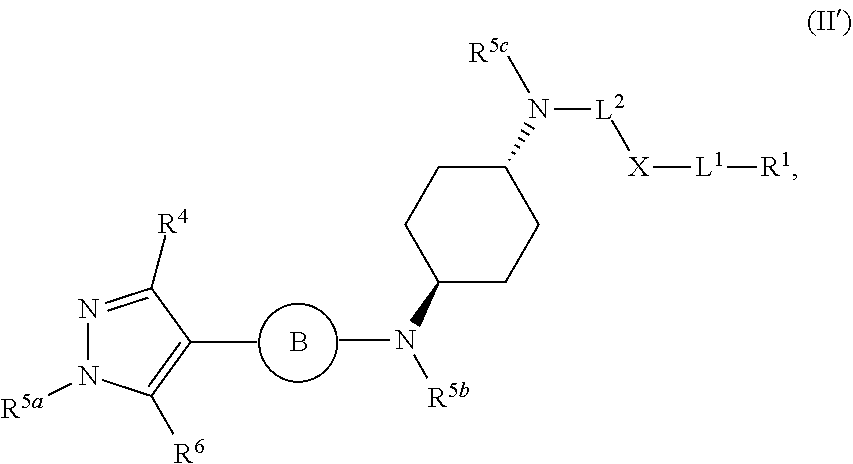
C1(N([R5b])C)CCC(N([R5c])[L2][X][L1][R1])CC1.N1=C([R4])C(C)=C([R6])N1[R5a].B
